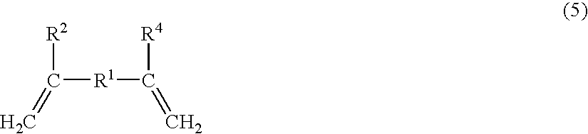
C([R1]C([R4])=C)([R2])=C
